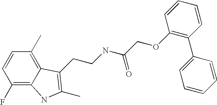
C1(F)=C2C(=C(C)C=C1)C(CCNC(COC1=C(C3=CC=CC=C3)C=CC=C1)=O)=C(C)N2
